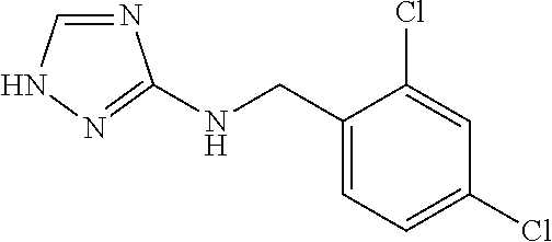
C1=NC(NCC2=CC=C(Cl)C=C2Cl)=NN1
